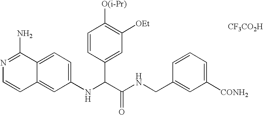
N1=C(N)C2=CC=C(NC(C(NCC3=CC([CONH2])=CC=C3)=O)C3=CC([OEt])=C([O(i-Pr)])C=C3)C=C2C=C1.[CF3CO2H]
